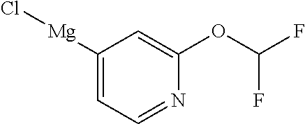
C1=C([Mg]Cl)C=C(OC(F)F)N=C1
